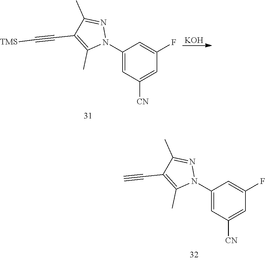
C1(N2N=C(C)C(C#C[TMS])=C2C)=CC([CN])=CC(F)=C1.[KOH].C1(N2N=C(C)C(C#C)=C2C)=CC([CN])=CC(F)=C1
